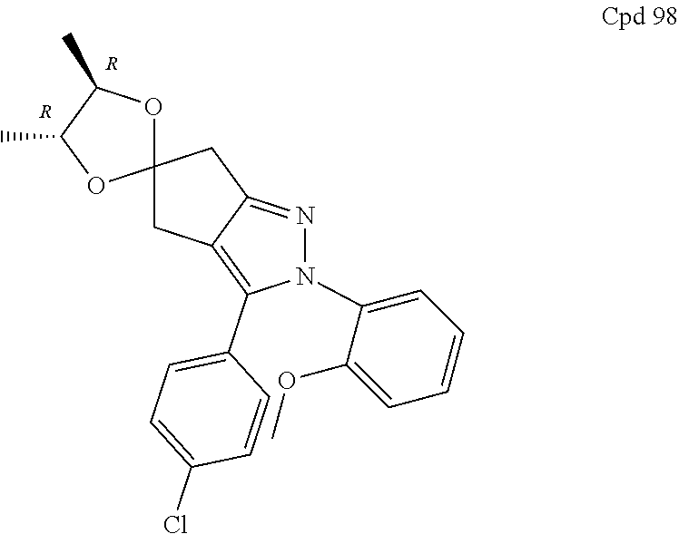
[R].[R].N1=C2C(=C(C3=CC=C(Cl)C=C3)N1C1=CC=CC=C1OC)CC1(C2)OC(C)C(C)O1
